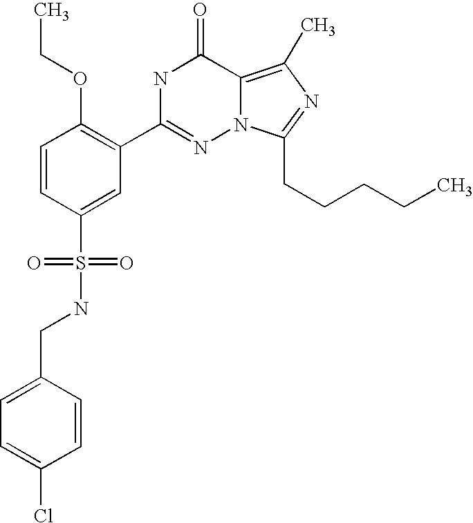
C1=CC(S(NCC2=CC=C(Cl)C=C2)(=O)=O)=CC(C2=NN3C(=C(C)N=C3CCCCC)C(=O)N2)=C1OCC
